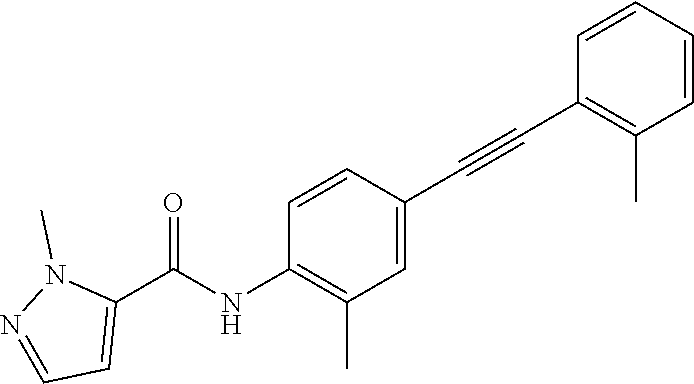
C1(C#CC2=C(C)C=CC=C2)=CC(C)=C(NC(C2=CC=NN2C)=O)C=C1
